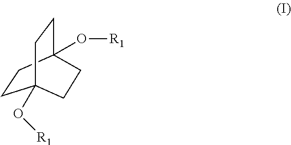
C1CC2(O[R1])CCC1(O[R1])CC2
